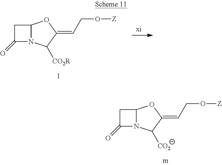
C1C(=O)N2C1OC(=CCO[Z])C2[CO2R].C1C(=O)N2C1OC(=CCO[Z])C2[CO2]
